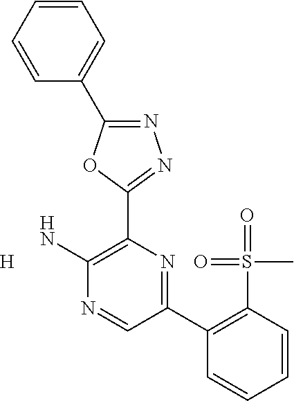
[H].N1=C(C2=CC=CC=C2)OC(C2=C(N)N=CC(C3=C(S(=O)(=O)C)C=CC=C3)=N2)=N1
